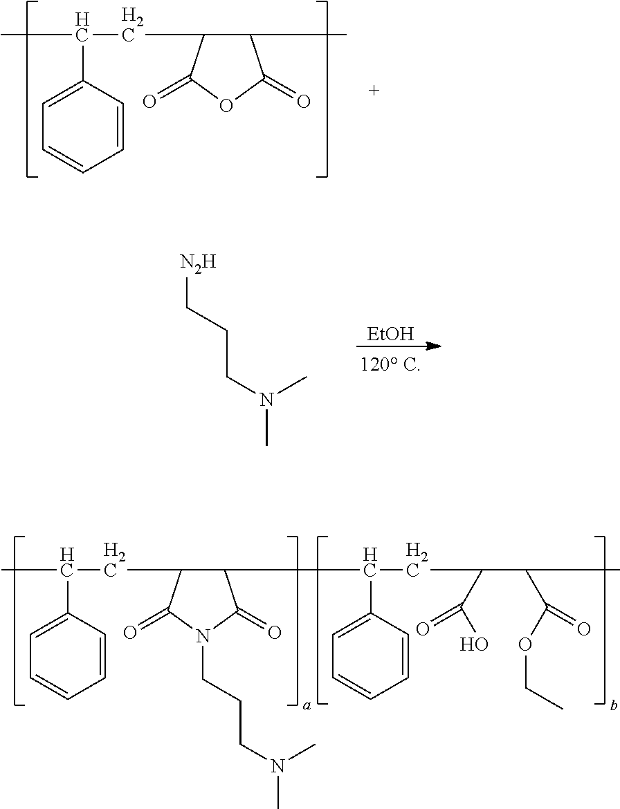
C1=CC(C(C)CC2C(C)C(=O)OC2=O)=CC=C1.[EtOH].[N2H]CCCN(C)C.C1=CC(C(C)CC2C(C(CC(C(O)=O)C(C(=O)OCC)C)C3=CC=CC=C3)C(=O)N(CCCN(C)C)C2=O)=CC=C1
